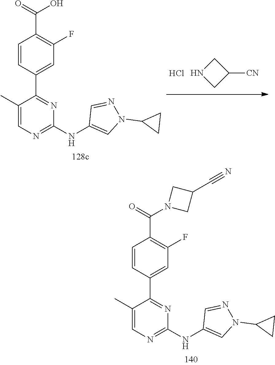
C1=NN(C2CC2)C=C1NC1=NC=C(C)C(C2=CC(F)=C(C(N3CC(C#N)C3)=O)C=C2)=N1.C1([CN])CNC1.Cl.C1=NN(C2CC2)C=C1NC1=NC=C(C)C(C2=CC(F)=C(C(=O)O)C=C2)=N1
